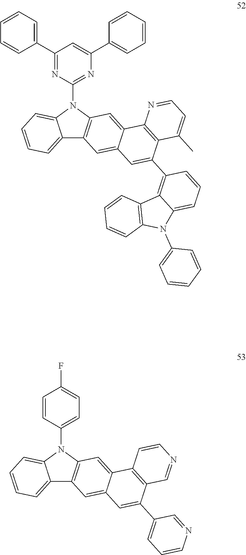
C1(C2=CC=CC=C2)=NC(N2C3=CC=CC=C3C3=C2C=C2C(=C3)C=C(C3=C4C(=CC=C3)N(C3=CC=CC=C3)C3=C4C=CC=C3)C3=C2N=CC=C3C)=NC(C2=CC=CC=C2)=C1.C1=CC(N2C3=CC=CC=C3C3=C2C=C2C(=C3)C=C(C3=CC=CN=C3)C3=C2C=CN=C3)=CC=C1F
